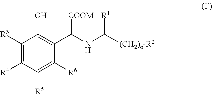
C1([R3])=C([R4])C([R5])=C([R6])C(C(NC([(CH2)n-R2])[R1])[COOM])=C1O
